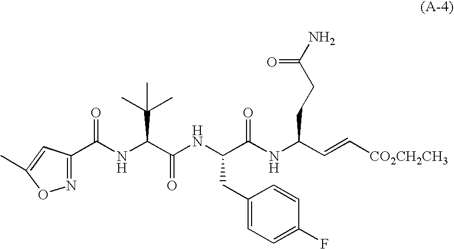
C(NC(C(NC(C(NC(C=C[CO2CH2CH3])CCC(N)=O)=O)CC1=CC=C(F)C=C1)=O)C(C)(C)C)(=O)C1=NOC(C)=C1
